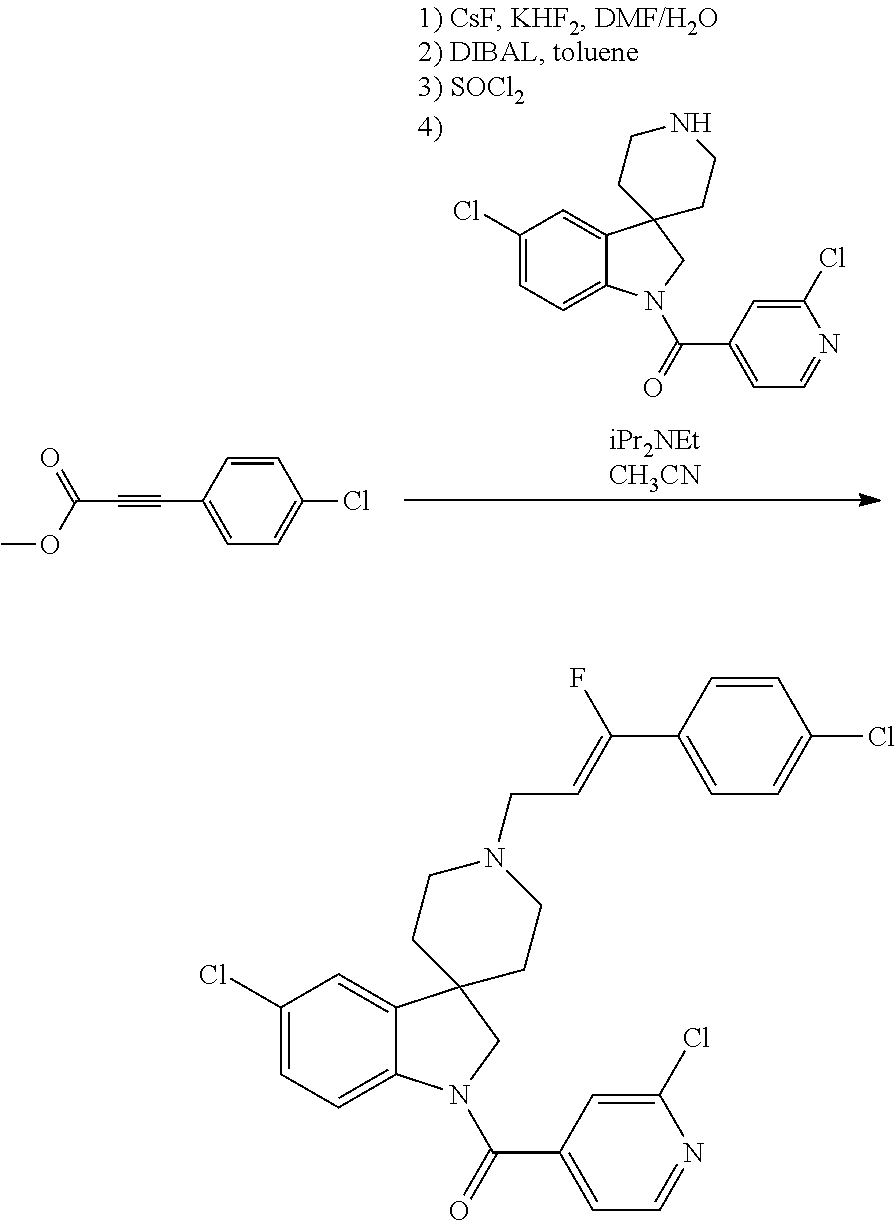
N1CCC2(CC1)C1=CC(Cl)=CC=C1N(C(C1=CC=NC(Cl)=C1)=O)C2.C1=CC(Cl)=CC=C1C#CC(=O)OC.C1(C(=CCN2CCC3(CC2)C2=CC(Cl)=CC=C2N(C(C2=CC=NC(Cl)=C2)=O)C3)F)=CC=C(Cl)C=C1
